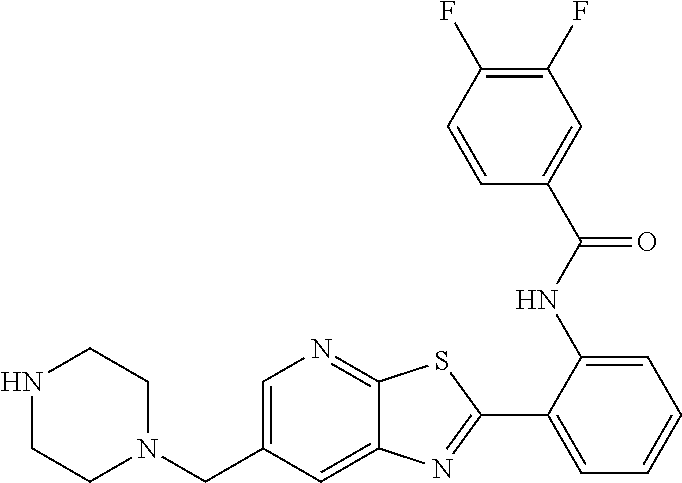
C1(NC(=O)C2=CC(F)=C(F)C=C2)=CC=CC=C1C1=NC2=CC(CN3CCNCC3)=CN=C2S1
